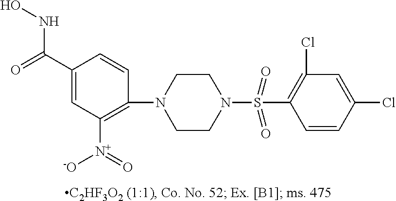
C1(S(N2CCN(C3=C([N+](=O)[O-])C=C(C(=O)NO)C=C3)CC2)(=O)=O)=C(Cl)C=C(Cl)C=C1
